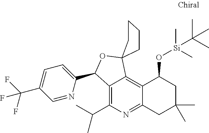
C12=C(C(C)C)N=C3C(=C1C1(OC2C2=CC=C(C(F)(F)F)C=N2)CCCC1)C(O[Si](C)(C)C(C)(C)C)CC(C)(C)C3
